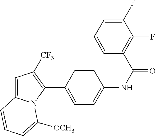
C1(C2=CC=C(NC(=O)C3=C(F)C(F)=CC=C3)C=C2)=C([CF3])C=C2N1C([OCH3])=CC=C2
